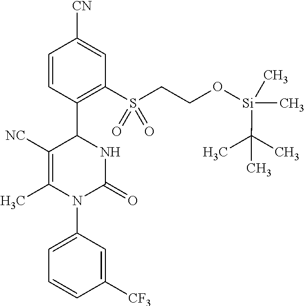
C1=CC(C2C([NC])=C(C)N(C3=CC=CC([CF3])=C3)C(=O)N2)=C(S(CCO[Si](C)(C)C(C)(C)C)(=O)=O)C=C1[CN]
